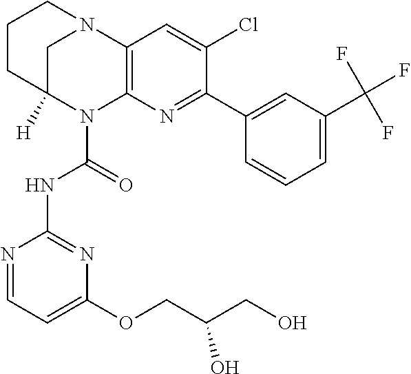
C1CC2([H])CN(C1)C1=C(N2C(=O)NC2=NC(OCC(CO)O)=CC=N2)N=C(C2=CC(C(F)(F)F)=CC=C2)C(Cl)=C1
